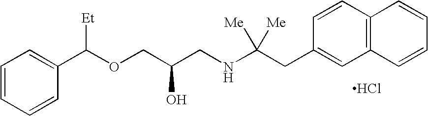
C1=CC=CC(C(OCC(CNC(CC2=CC3=C(C=C2)C=CC=C3)([Me])[Me])O)[Et])=C1.Cl
